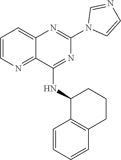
C1=CN=C2C(=C1)N=C(N1C=CN=C1)N=C2NC1C2=C(CCC1)C=CC=C2
